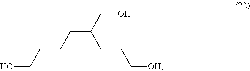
OCCCCC(CO)CCC[OH]
